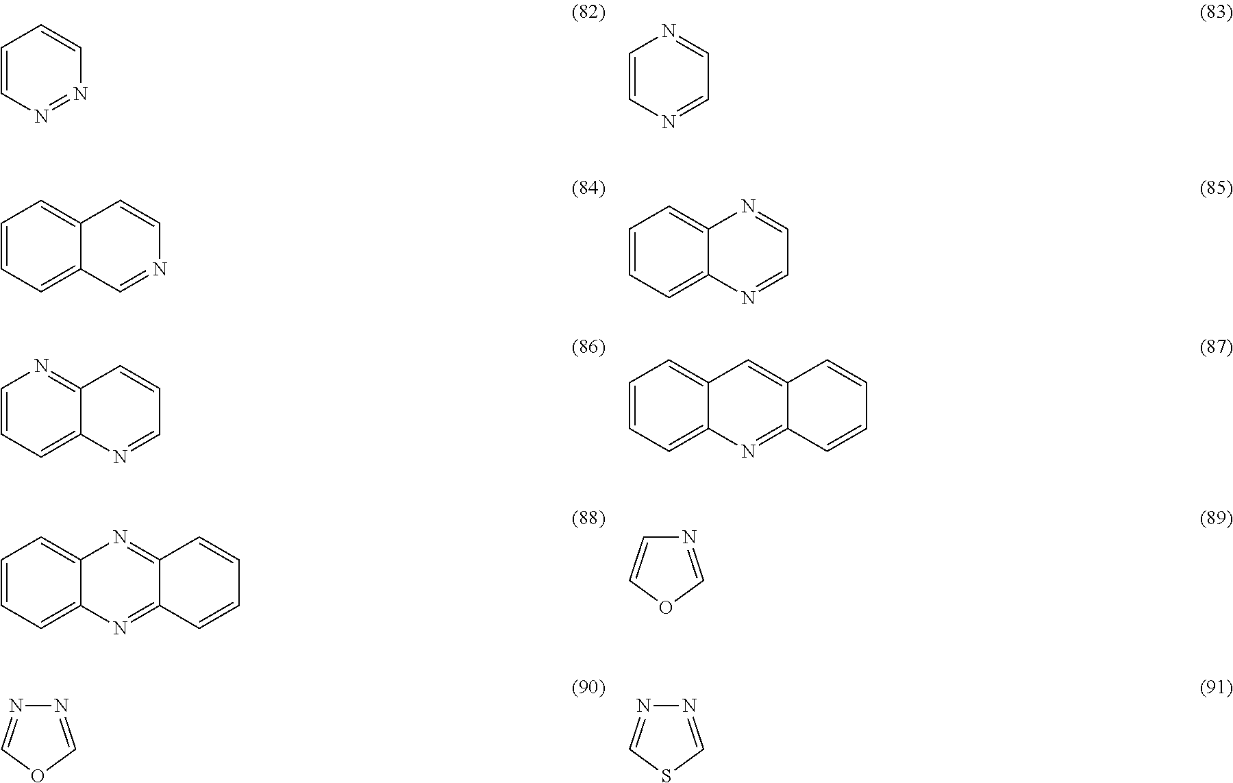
C1=CN=NC=C1.C1=CN=CC=N1.C1=CC=C2C(=C1)C=CN=C2.C1=CC=C2C(=C1)N=CC=N2.C1=CC=C2C(=N1)C=CC=N2.C1=CC=C2C(=C1)C=C1C(=N2)C=CC=C1.C1=CC=C2C(=C1)N=C1C(=N2)C=CC=C1.N1=COC=C1.N1=COC=N1.N1=CSC=N1
